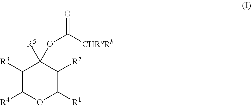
C1([R3])C([R4])OC([R1])C([R2])C1(OC(=O)[CHRaRb])[R5]
